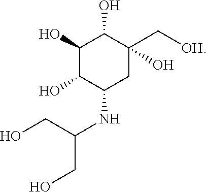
OC1C(O)C(O)C(C[OH])(O)CC1NC(CO)CO
